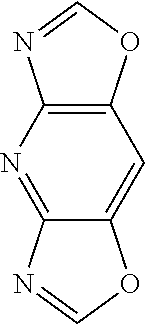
C12=C(OC=N1)C=C1C(=N2)N=CO1
